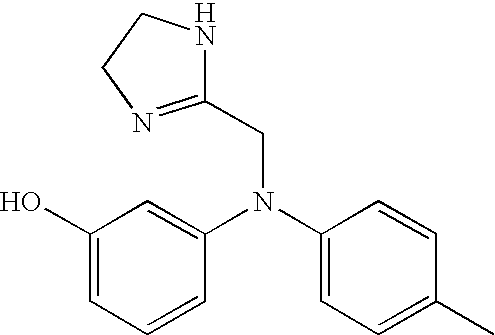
C1(O)=CC=CC(N(C2=CC=C(C)C=C2)CC2=NCCN2)=C1
